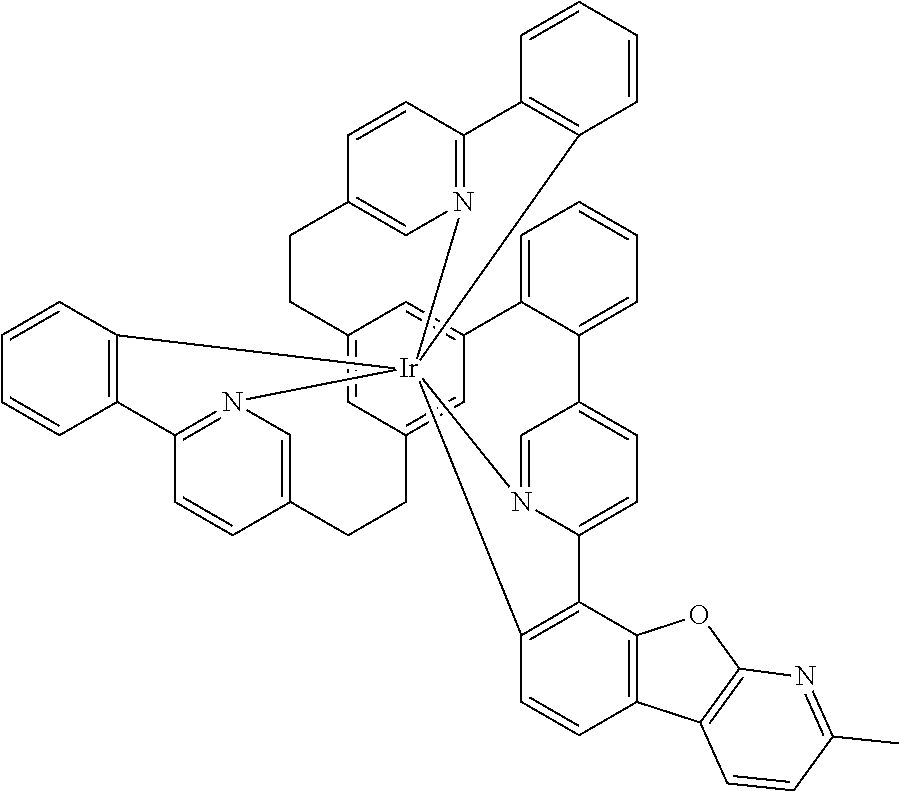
C12=CC3=CC(=C1)C1=CC=CC=C1C1=CC=C4N(=C1)[Ir]15(N6=C(C=CC(=C6)CC3)C3=C1C=CC=C3)(N1=C(C=CC(=C1)CC2)C1=C5C=CC=C1)C1=C4C2=C(C=C1)C1=C(O2)N=C(C)C=C1
